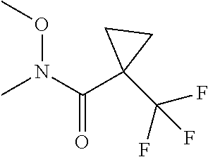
CN(C(=O)C1(C(F)(F)F)CC1)OC
